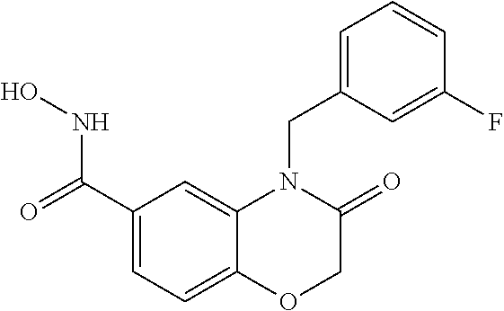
C1(C(=O)NO)=CC=C2C(=C1)N(CC1=CC=CC(F)=C1)C(=O)CO2
